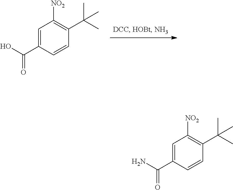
C1=C(C(O)=O)C=CC(C(C)(C)C)=C1[NO2].C1=C(C(N)=O)C=CC(C(C)(C)C)=C1[NO2]
